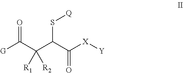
[G]C(C(C(C([X][Y])=O)S[Q])([R1])[R2])=O
